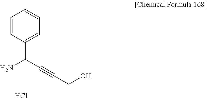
C1=CC(C(C#CCO)N)=CC=C1.Cl
